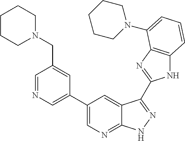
C1(C2=CN=CC(CN3CCCCC3)=C2)=CN=C2C(=C1)C(C1=NC3=C(N1)C=CC=C3N1CCCCC1)=NN2
